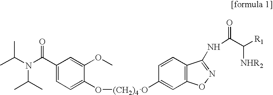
C1=C(O[(CH2)4]OC2=CC3=C(C=C2)C(NC(C([R1])[NHR2])=O)=NO3)C(OC)=CC(C(N(C(C)C)C(C)C)=O)=C1
